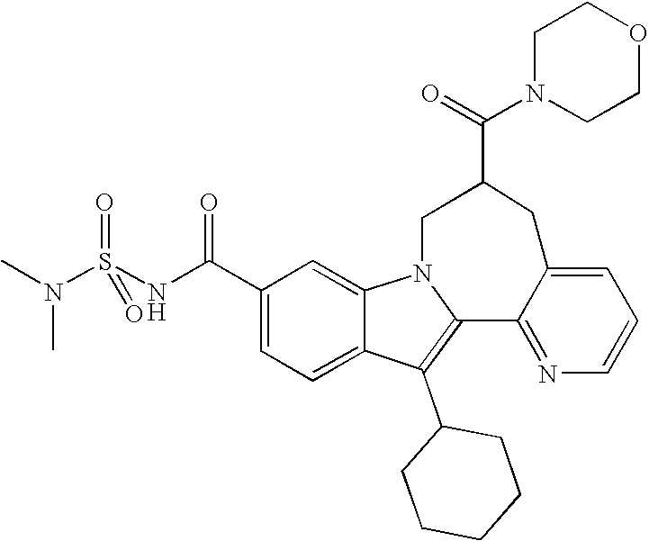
C1(C(NS(N(C)C)(=O)=O)=O)=CC=C2C(=C1)N1C(=C2C2CCCCC2)C2=NC=CC=C2CC(C(=O)N2CCOCC2)C1
